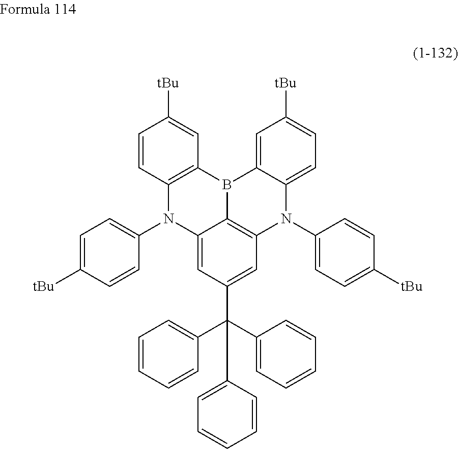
C12=C(C=CC([tBu])=C1)N(C1=CC=C([tBu])C=C1)C1=CC(C(C3=CC=CC=C3)(C3=CC=CC=C3)C3=CC=CC=C3)=CC3=C1B2C1=CC([tBu])=CC=C1N3C1=CC=C([tBu])C=C1
